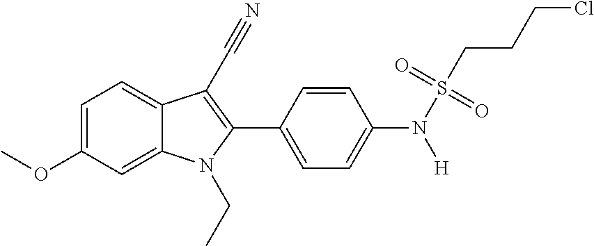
C1=C(OC)C=C2C(=C1)C(C#N)=C(C1=CC=C(N(S(CCCCl)(=O)=O)[H])C=C1)N2CC
